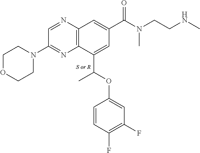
C1OCCN(C2=NC3=C(N=C2)C=C(C(N(CCNC)C)=O)C=C3C(OC2=CC(F)=C(F)C=C2)C)C1.[S or R]
